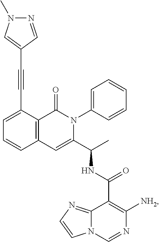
C(#CC1=CC=CC2=C1C(=O)N(C1=CC=CC=C1)C(C(C)NC(C1=C([NH2])N=CN3C1=NC=C3)=O)=C2)C1=CN(C)N=C1
